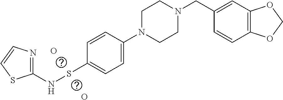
C1(NSC2=CC=C(N3CCN(CC4=CC5=C(C=C4)OCO5)CC3)C=C2)=NC=CS1.O.O
